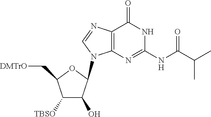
C12=C(N=C(NC(C(C)C)=O)NC1=O)N(C1C(O)C([TBSO])C(C[DMTrO])O1)C=N2
